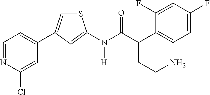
C1=NC(Cl)=CC(C2=CSC(N(C(C(C3=CC=C(F)C=C3F)CCN)=O)[H])=C2)=C1
